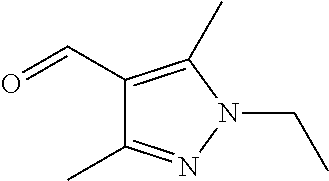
C1(C=O)=C(C)N(CC)N=C1C
